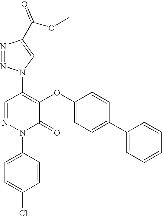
C1(N2N=NC(C(OC)=O)=C2)=C(OC2=CC=C(C3=CC=CC=C3)C=C2)C(=O)N(C2=CC=C(Cl)C=C2)N=C1
